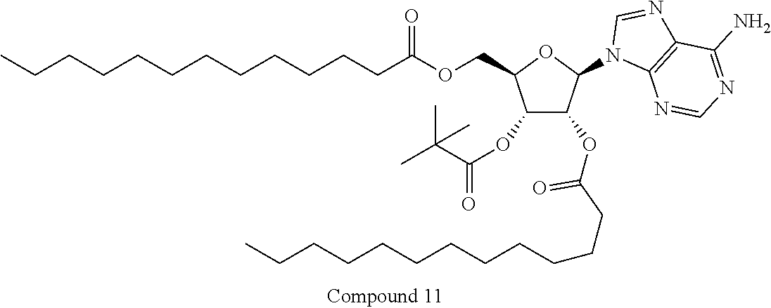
CCCCCCCCCCCCC(=O)OCC1C(OC(=O)C(C)(C)C)C(OC(=O)CCCCCCCCCCCC)C(N2C3=C(N=C2)C(N)=NC=N3)O1
